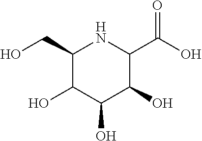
C1(CO)C(O)C(O)C(O)C(C(O)=O)N1
